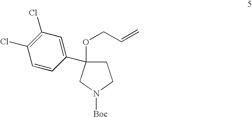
C1C(OCC=C)(C2=CC(Cl)=C(Cl)C=C2)CN([Boc])C1
